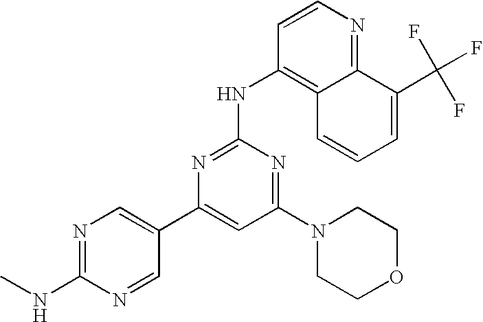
N1=C(NC)N=CC(C2=CC(N3CCOCC3)=NC(NC3=C4C(=NC=C3)C(C(F)(F)F)=CC=C4)=N2)=C1
